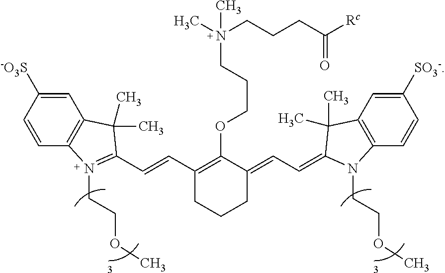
C1=CC2=C(C=C1[-O3S])C(C)(C)C(C=CC1=C(OCCCN(C)(C)CCCC([Rc])=O)C(=CC=C3N(CCOC)C4=C(C=C([SO3-])C=C4)C3(C)C)CCC1)=N2CCOC
